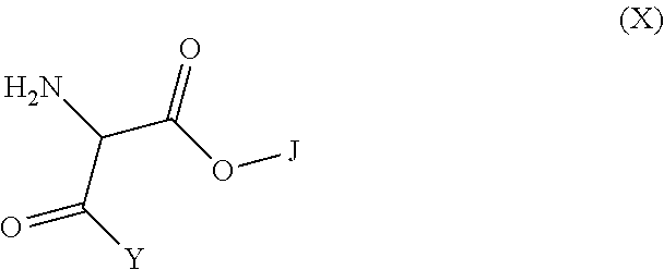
NC(C(O[J])=O)C([Y])=O
